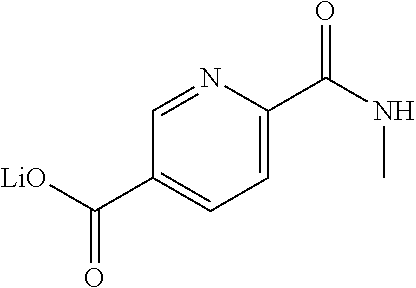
C1=C(C(NC)=O)N=CC(C([LiO])=O)=C1
